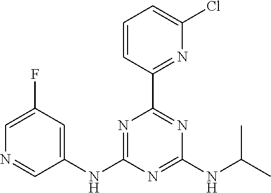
C1=C(F)C=C(NC2=NC(C3=NC(Cl)=CC=C3)=NC(NC(C)C)=N2)C=N1
